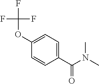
C1=CC(C(N(C)C)=O)=CC=C1OC(F)(F)F
